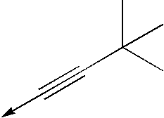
C(C#C->C)(C)(C)C
